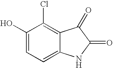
C1(O)=CC=C2C(=C1Cl)C(=O)C(=O)N2
